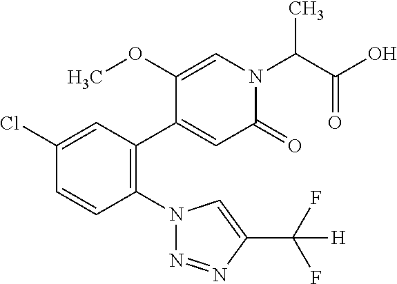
C1(Cl)=CC(C2=CC(=O)N(C(C(O)=O)C)C=C2OC)=C(N2N=NC(C(F)(F)[H])=C2)C=C1
